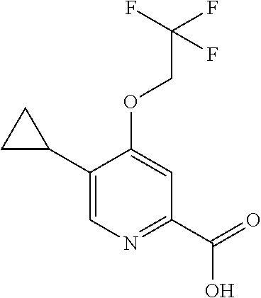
C1(C2CC2)=CN=C(C(=O)O)C=C1OCC(F)(F)F
